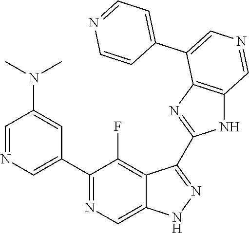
C1(C2=CN=CC(N(C)C)=C2)=NC=C2C(=C1F)C(C1=NC3=C(N1)C=NC=C3C1=CC=NC=C1)=NN2
